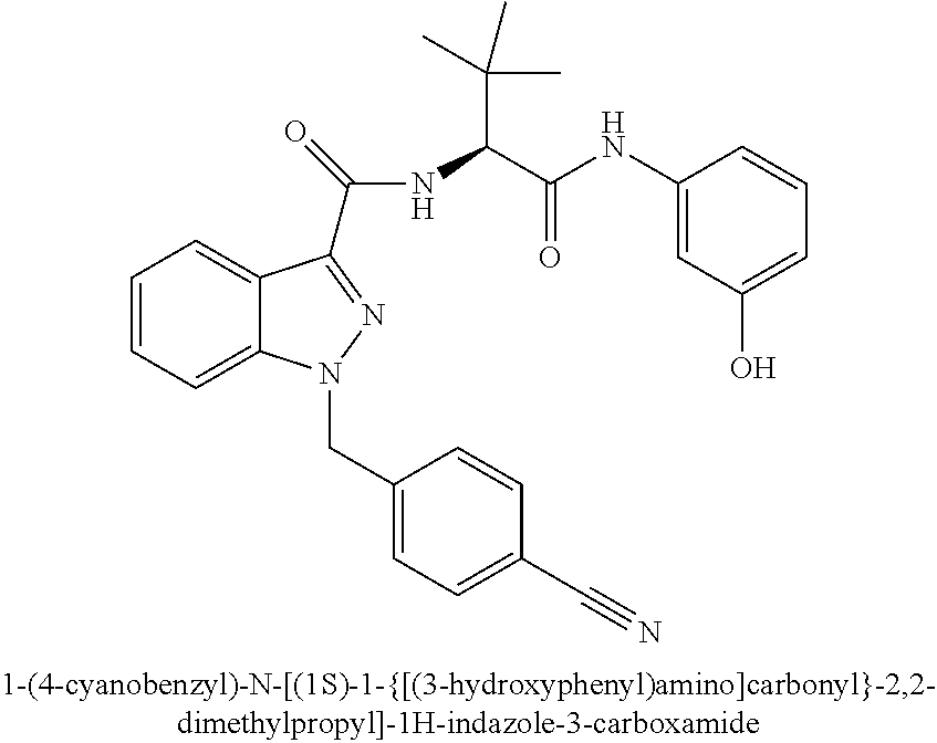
C1=CC=C2C(=C1)C(C(=O)NC(C(NC1=CC(O)=CC=C1)=O)C(C)(C)C)=NN2CC1=CC=C(C#N)C=C1
